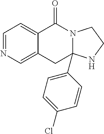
C1=NC=C2C(=C1)C(=O)N1C(C3=CC=C(Cl)C=C3)(C2)NCC1
